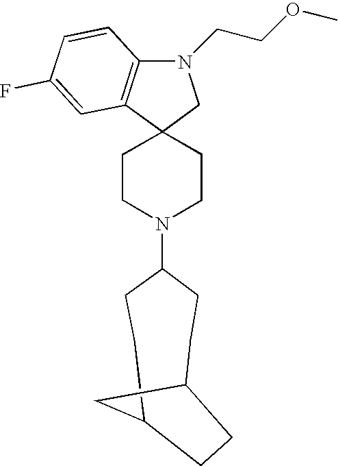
C1CN(C2CCC3CC(CC2)CC3)CCC12CN(CCOC)C1=C2C=C(F)C=C1
